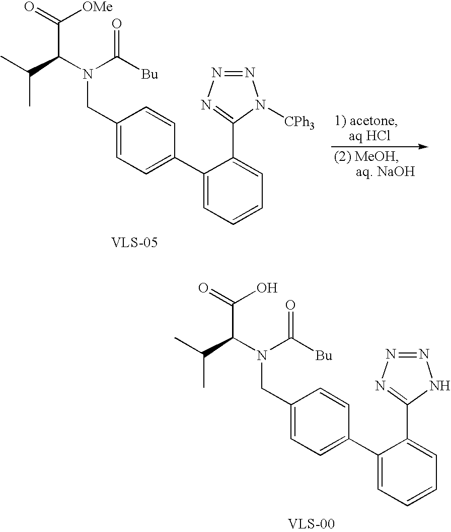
N(CC1=CC=C(C2=CC=CC=C2C2=NN=NN2)C=C1)(C(C(O)=O)C(C)C)C([Bu])=O.N(CC1=CC=C(C2=CC=CC=C2C2=NN=NN2[CPh3])C=C1)(C(C([OMe])=O)C(C)C)C([Bu])=O
